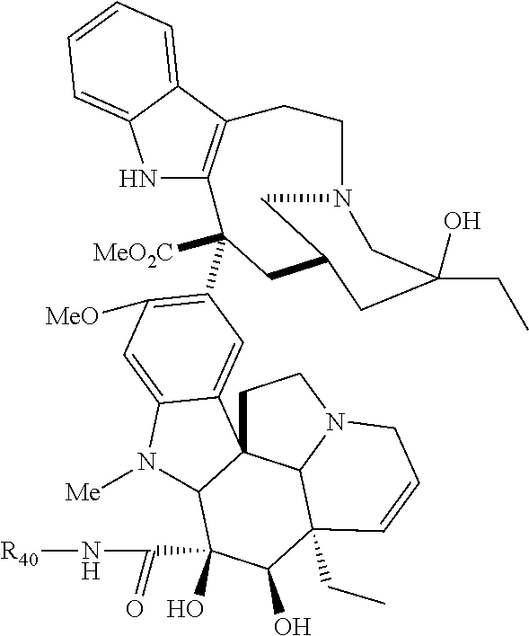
C1C23C4N(C1)CC=CC4(CC)C(O)C(O)(C(=O)N[R40])C2N([Me])C1=CC([MeO])=C(C2([MeO2C])C4=C(C5=CC=CC=C5N4)CCN4CC(CC(CC)(O)C4)C2)C=C31
